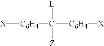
[X][C6H4]C([C6H4][X])([L])[Z]
